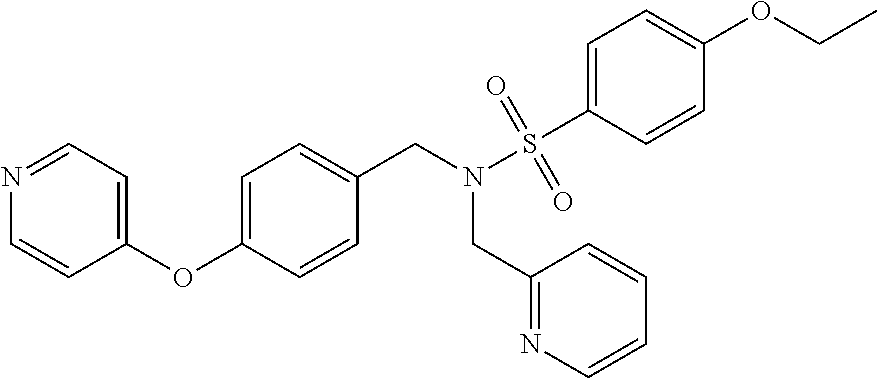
C1=C(OC2=CC=NC=C2)C=CC(CN(S(C2=CC=C(OCC)C=C2)(=O)=O)CC2=NC=CC=C2)=C1
